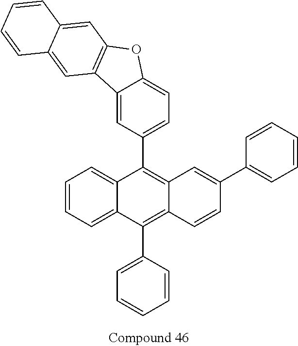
C1=CC=C2C(=C1)C(C1=CC=C3C(=C1)C1=C(O3)C=C3C(=C1)C=CC=C3)=C1C(=C2C2=CC=CC=C2)C=CC(C2=CC=CC=C2)=C1
